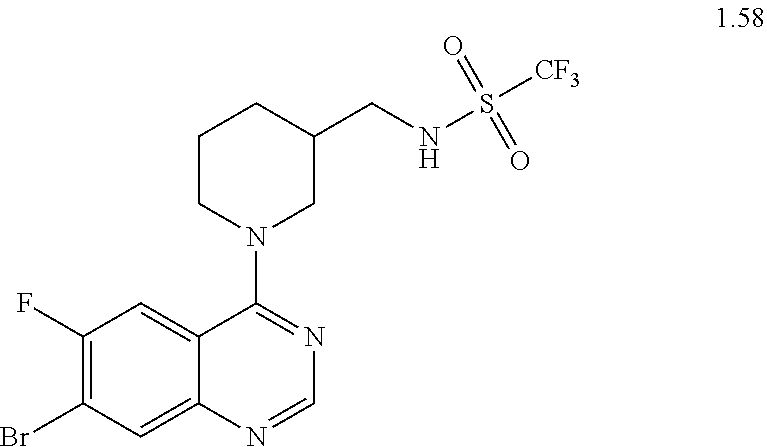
C1(F)=C(Br)C=C2C(=C1)C(N1CC(CNS([CF3])(=O)=O)CCC1)=NC=N2
